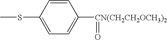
C1=CC(SC)=CC=C1[CN(CH2CH2OCH3)2]=O
